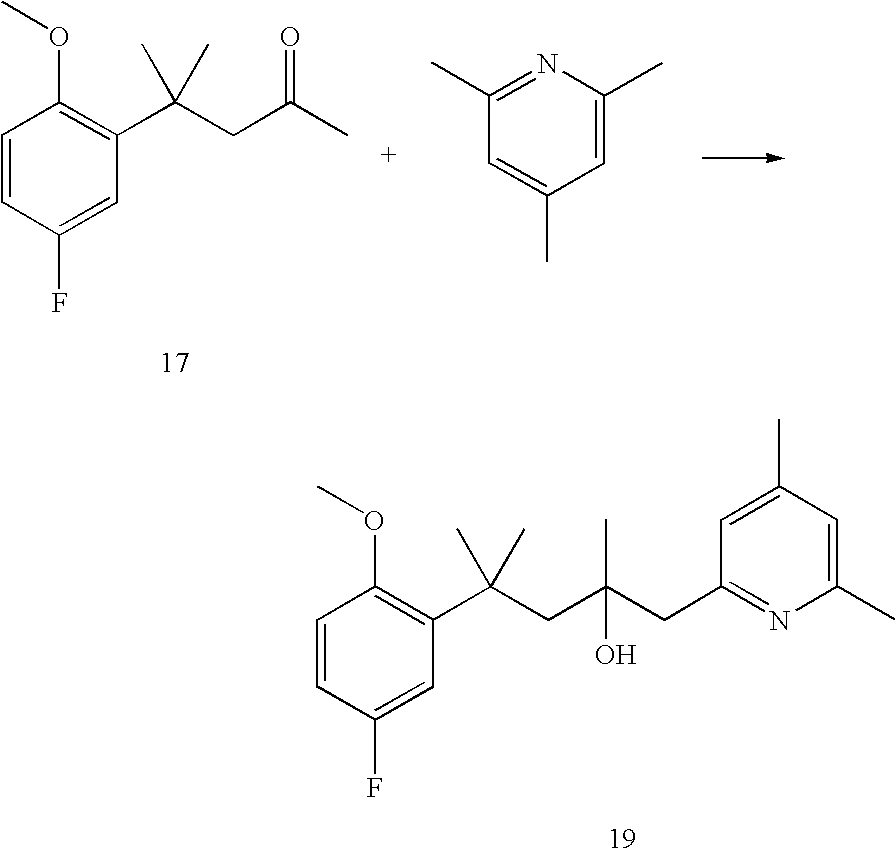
C1=CC(F)=CC(C(CC(CC2=NC(C)=CC(C)=C2)(C)O)(C)C)=C1OC.C1=CC(F)=CC(C(CC(C)=O)(C)C)=C1OC.C1(C)=NC(C)=CC(C)=C1
